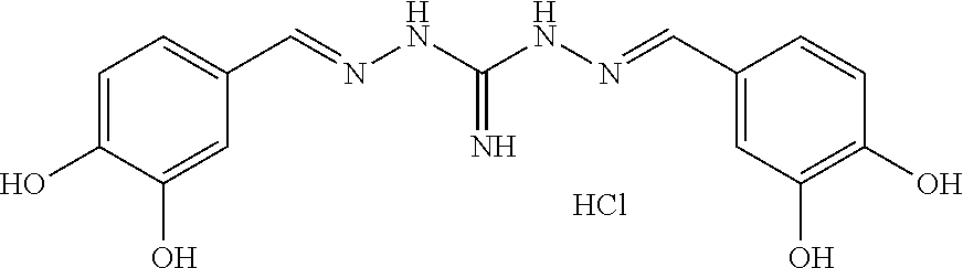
C1=C(O)C(O)=CC(C=NNC(NN=CC2=CC(O)=C(O)C=C2)=N)=C1.Cl
